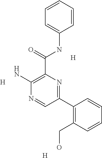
C1=CC=CC(NC(C2=C(N)N=CC(C3=C(CO)C=CC=C3)=N2)=O)=C1.[H].[H].[H]
